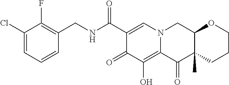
C1(Cl)=CC=CC(CNC(C2=CN3C(=C(O)C2=O)C(=O)C2(C)C(C3)OCCC2)=O)=C1F
